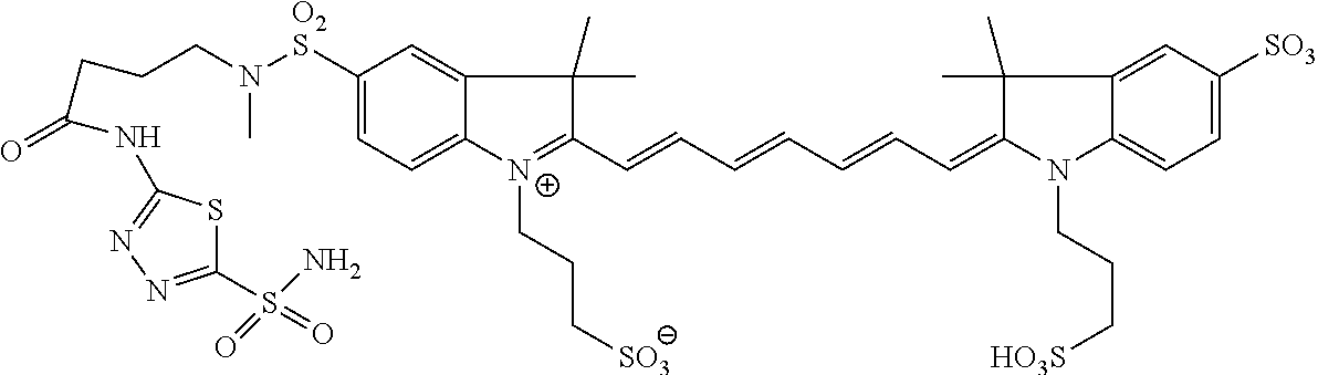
C1([O2S]N(CCCC(NC2=NN=C(S(=O)(N)=O)S2)=O)C)=CC=C2C(=C1)C(C)(C)C(C=CC=CC=CC=C1N(CCC[HO3S])C3=CC=C([SO3])C=C3C1(C)C)=[N+]2CCC[SO3]
